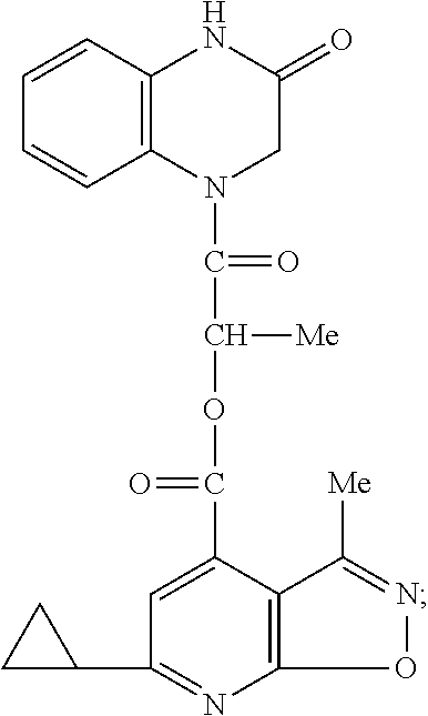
C(OC(C1=CC(C2CC2)=NC2=C1C([Me])=NO2)=O)([Me])C(=O)N1CC(=O)NC2=C1C=CC=C2
